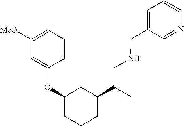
C1(CNCC(C2CC(OC3=CC([MeO])=CC=C3)CCC2)C)=CC=CN=C1
